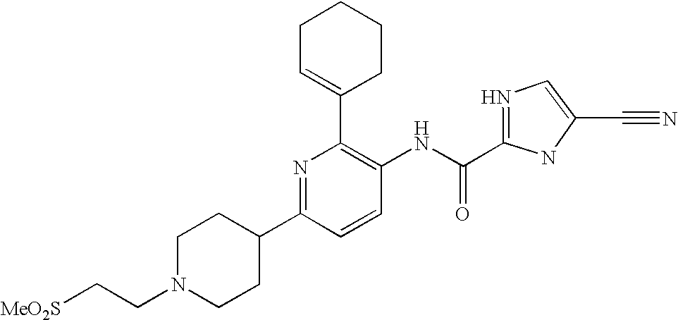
N1=C(C2CCN(CC[MeO2S])CC2)C=CC(NC(C2=NC=C(C#N)N2)=O)=C1C1=CCCCC1
